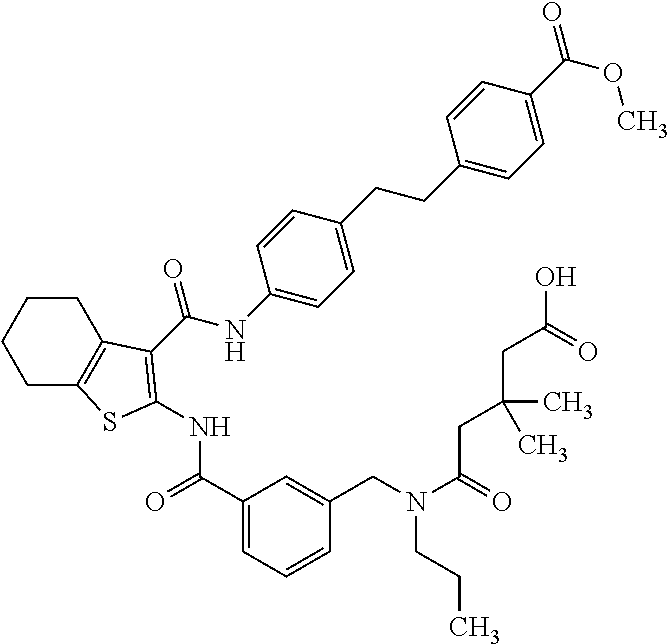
C1C2=C(CCC1)C(C(NC1=CC=C(CCC3=CC=C(C(OC)=O)C=C3)C=C1)=O)=C(NC(C1=CC=CC(CN(C(=O)CC(C)(C)CC(O)=O)CCC)=C1)=O)S2
